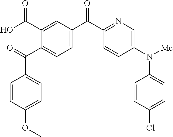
O=C(C1=CC=C(C(C2=NC=C(N([Me])C3=CC=C(Cl)C=C3)C=C2)=O)C=C1C(O)=O)C1=CC=C(OC)C=C1
